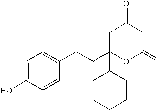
C1=C(O)C=CC(CCC2(C3CCCCC3)OC(=O)CC(=O)C2)=C1
